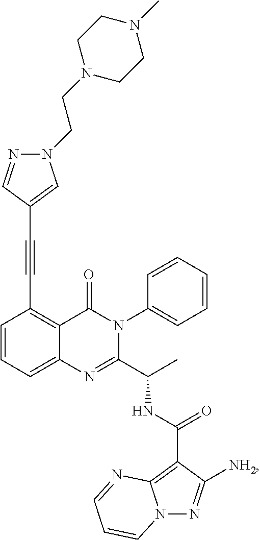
C1=CC=C2C(=C1C#CC1=CN(CCN3CCN(C)CC3)N=C1)C(=O)N(C1=CC=CC=C1)C(C(C)NC(C1=C3N(N=C1[NH2])C=CC=N3)=O)=N2
